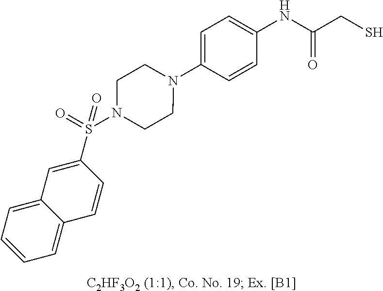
C(C(NC1=CC=C(N2CCN(S(C3=CC4=CC=CC=C4C=C3)(=O)=O)CC2)C=C1)=O)S
